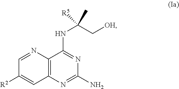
N(C(C[OH])(C)[R5])C1=NC(N)=NC2=C1N=CC([R2])=C2
